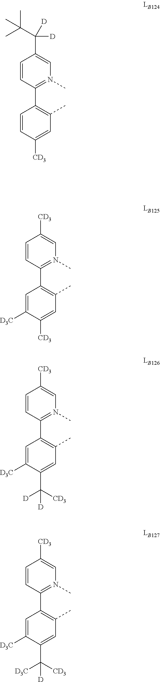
C1=CC([CD3])=CC(C)=C1C1=N(C)C=C(C(C(C)(C)C)([D])[D])C=C1.C1=C([D3C])C([CD3])=CC(C)=C1C1=N(C)C=C([CD3])C=C1.C1=C([D3C])C(C([D])([CD3])[D])=CC(C)=C1C1=N(C)C=C([CD3])C=C1.C1=C([D3C])C(C([D3C])([CD3])[D])=CC(C)=C1C1=N(C)C=C([CD3])C=C1
